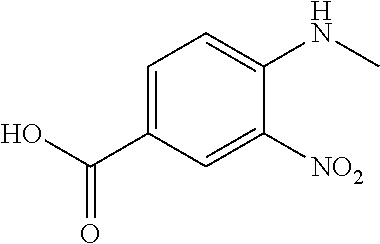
C1(NC)=CC=C(C(O)=O)C=C1[NO2]
